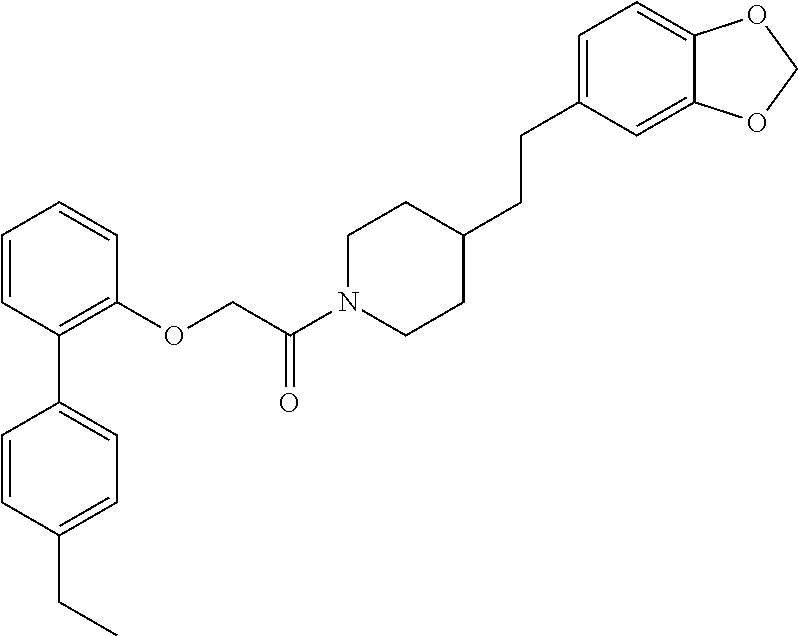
C1=CC(CC)=CC=C1C1=C(OCC(N2CCC(CCC3=CC=C4C(=C3)OCO4)CC2)=O)C=CC=C1
